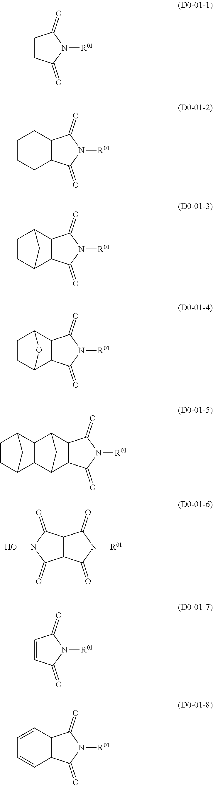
C1CC(=O)N([R01])C1=O.C12C(C(=O)N([R01])C1=O)CCCC2.C12C(C(=O)N([R01])C1=O)C1CCC2C1.C12C(C(=O)N([R01])C1=O)C1CCC2O1.C12C(C(=O)N([R01])C1=O)C1C3C(C2C1)C1CCC3C1.C12C(C(=O)N([R01])C1=O)C(=O)N(O)C2=O.C1=CC(=O)N([R01])C1=O.C12=C(C(=O)N([R01])C1=O)C=CC=C2
